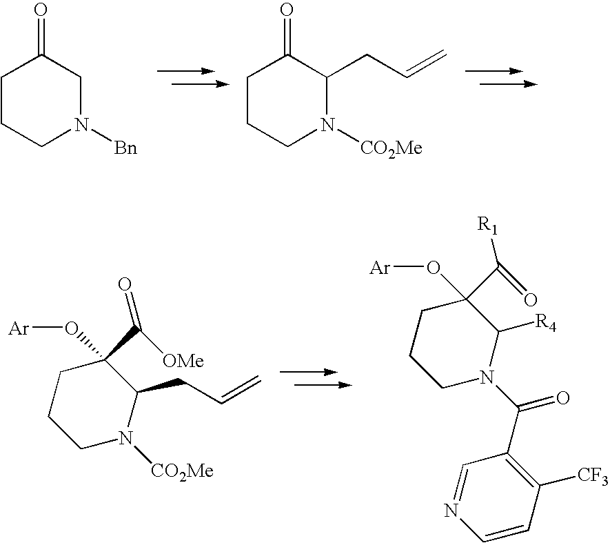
C1CCN([Bn])CC1=O.C1CCN([CO2Me])C(CC=C)C1=O.C1CCN([CO2Me])C(CC=C)C1(O[Ar])C(=O)[OMe].C1CCN(C(C2=C([CF3])C=CN=C2)=O)C([R4])C1(O[Ar])C([R1])=O
